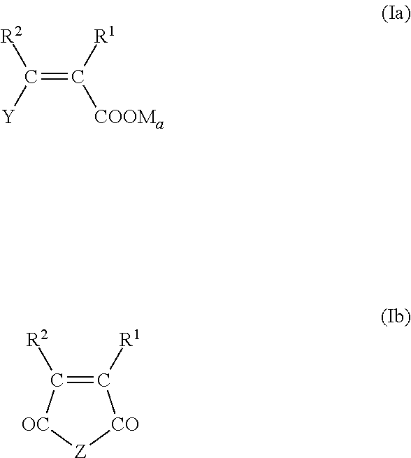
C(=C([R1])[COOMa])([Y])[R2].C1([R1])=C([R2])[OC][Z][CO]1
